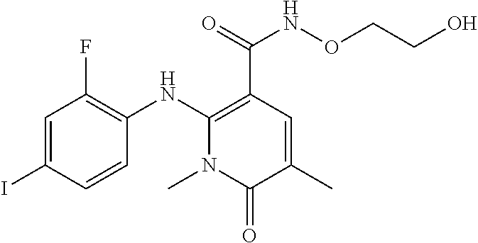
C1=C(I)C=CC(NC2=C(C(=O)NOCCO)C=C(C)C(=O)N2C)=C1F
